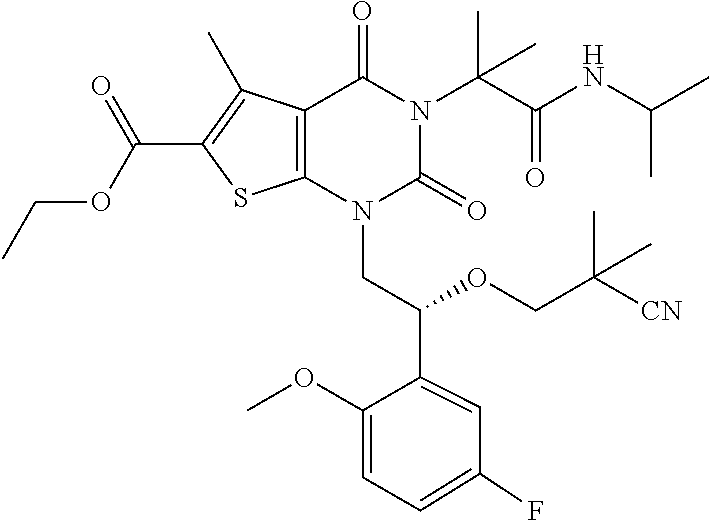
C1(F)=CC=C(OC)C(C(OCC([CN])(C)C)CN2C(=O)N(C(C(=O)NC(C)C)(C)C)C(=O)C3=C2SC(C(OCC)=O)=C3C)=C1
